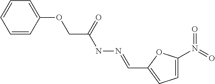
C1=C(OCC(NN=CC2=CC=C(N(=O)=O)O2)=O)C=CC=C1
